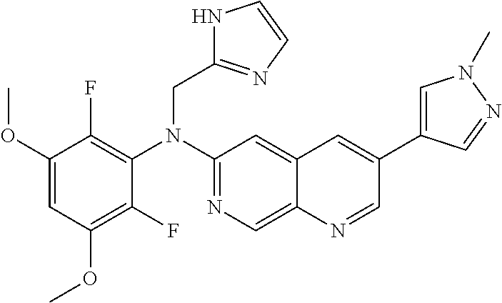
C1(F)=C(OC)C=C(OC)C(F)=C1N(C1=NC=C2C(=C1)C=C(C1=CN(C)N=C1)C=N2)CC1=NC=CN1
